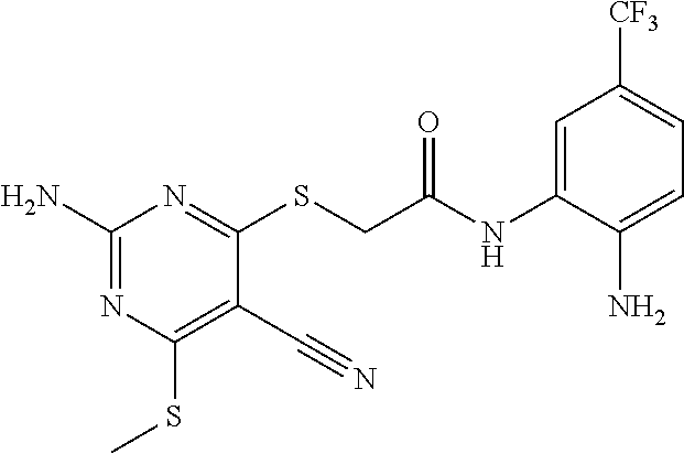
C1(N)=NC(SC)=C(C#N)C(SCC(NC2=CC([CF3])=CC=C2N)=O)=N1
